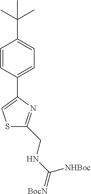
C1=CC(C2=CSC(CNC(=[BocN])[NHBoc])=N2)=CC=C1C(C)(C)C
